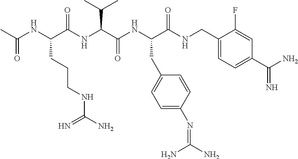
CC(NC(C(NC(C(C)C)C(NC(C(NCC1=CC=C(C(N)=N)C=C1F)=O)CC1=CC=C(N=C(N)N)C=C1)=O)=O)CCCNC(N)=N)=O
